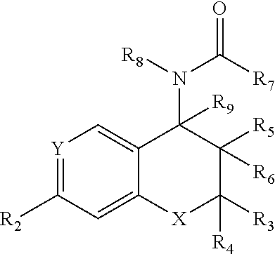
[Y]1=C([R2])C=C2C(=C1)C(N([R8])C([R7])=O)([R9])C([R5])([R6])C([R3])([R4])[X]2
